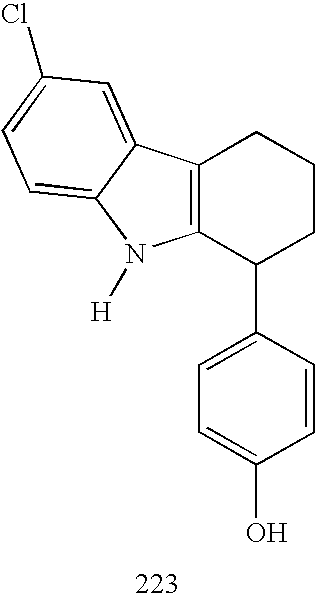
C12=C(C(C3=CC=C(O)C=C3)CCC1)N([H])C1=CC=C(Cl)C=C21
